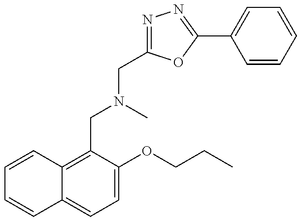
C1=CC2=C(CN(CC3=NN=C(C4=CC=CC=C4)O3)C)C(OCCC)=CC=C2C=C1
